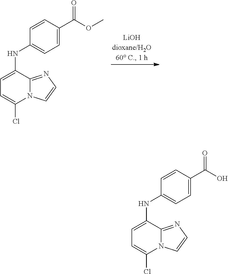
C1=C(NC2=CC=C(C(OC)=O)C=C2)C2=NC=CN2C(Cl)=C1.C1=C(NC2=CC=C(C(O)=O)C=C2)C2=NC=CN2C(Cl)=C1
